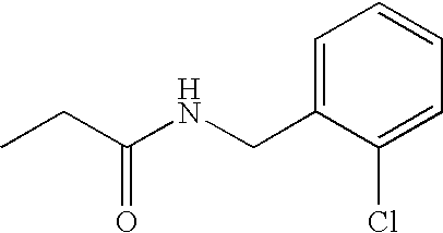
CCC(NCC1=CC=CC=C1Cl)=O
